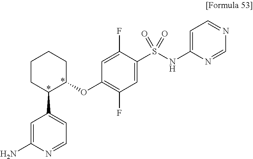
C1(C2C(OC3=C(F)C=C(S(NC4=CC=NC=N4)(=O)=O)C(F)=C3)CCCC2)=CC=NC(N)=C1
